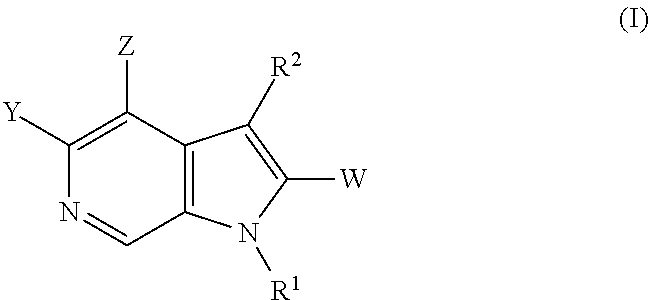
C1([Y])=C([Z])C2=C(C=N1)N([R1])C([W])=C2[R2]
